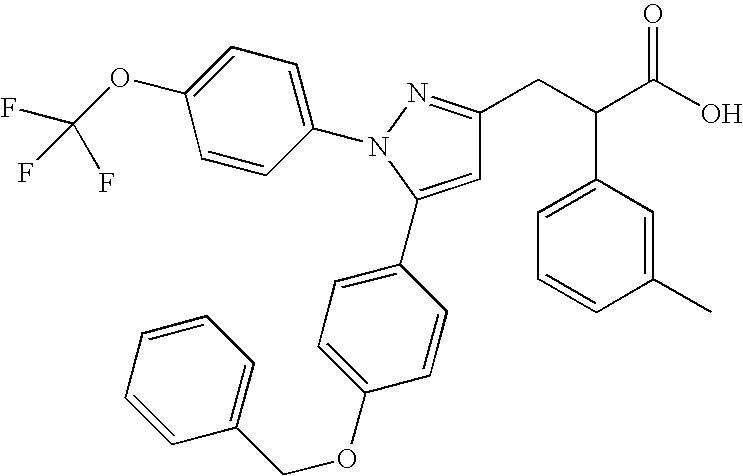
C1=CC(COC2=CC=C(C3=CC(CC(C(O)=O)C4=CC=CC(C)=C4)=NN3C3=CC=C(OC(F)(F)F)C=C3)C=C2)=CC=C1
